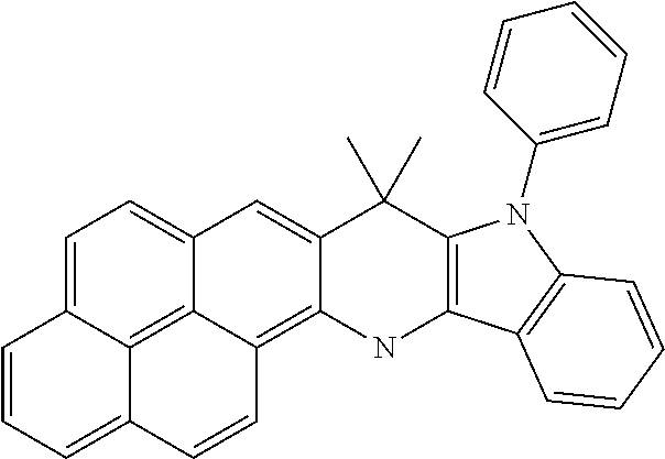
C1=C2C3=C4C(=C1)C=C1C(=C4C=CC3=CC=C2)NC2=C(C1(C)C)N(C1=CC=CC=C1)C1=C2C=CC=C1
